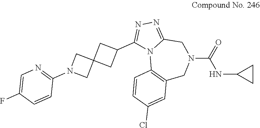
C1(C2CC3(C2)CN(C2=NC=C(F)C=C2)C3)=NN=C2N1C1=C(CN(C(=O)NC3CC3)C2)C=C(Cl)C=C1
